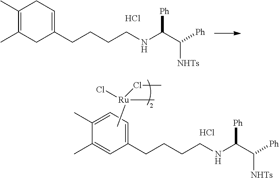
C1(C)=CC=C(CCCCNC(C([Ph])[NHTs])[Ph])C=C1C.C[Ru](C)(ClC)Cl.Cl.C1(C)=C(C)CC(CCCCNC(C([NHTs])[Ph])[Ph])=CC1.Cl
